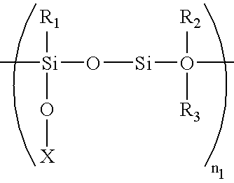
C[Si]([R1])(O[X])O[Si]O(C)([R2])[R3]
